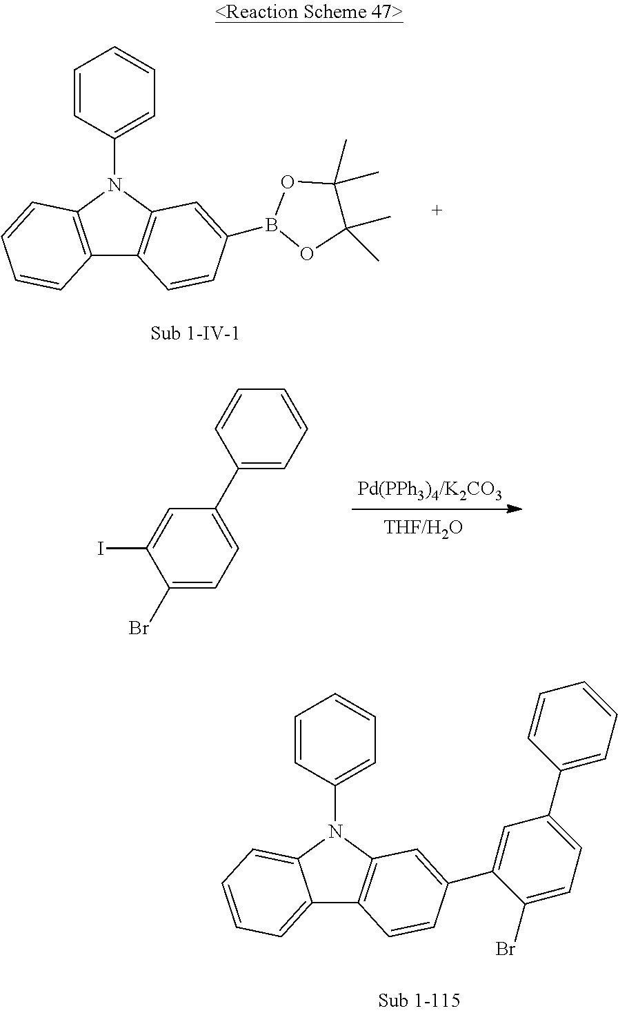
C12=C(N(C3=CC=CC=C3)C3=C1C=CC(B1OC(C)(C)C(C)(C)O1)=C3)C=CC=C2.C1(C2=CC=C(Br)C(I)=C2)=CC=CC=C1.C12=CC=CC=C1N(C1=CC=CC=C1)C1=C2C=CC(C2=CC(C3=CC=CC=C3)=CC=C2Br)=C1
